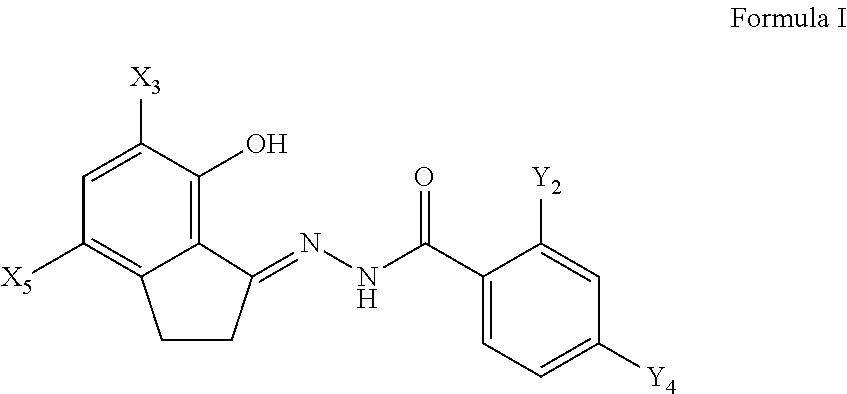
C12=C(O)C([X3])=CC([X5])=C1CCC2=NNC(C1=CC=C([Y4])C=C1[Y2])=O
